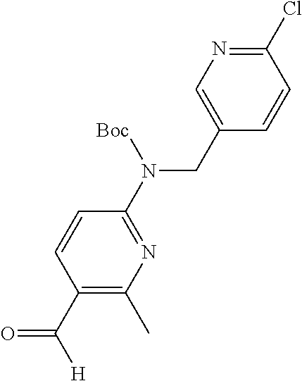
C1(N(CC2=CN=C(Cl)C=C2)[Boc])=NC(C)=C(C(=O)[H])C=C1
